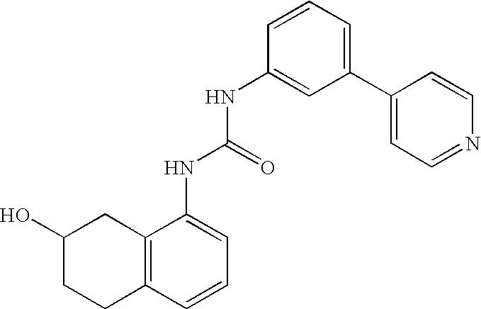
C12=C(C=CC=C1NC(NC1=CC(C3=CC=NC=C3)=CC=C1)=O)CCC(O)C2
